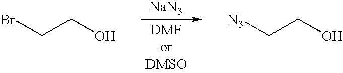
[NaN3].BrCCO.[N3]CCO
